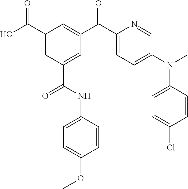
O=C(C1=CC(C(NC2=CC=C(OC)C=C2)=O)=CC(C(C2=CC=C(N(C)C3=CC=C(Cl)C=C3)C=N2)=O)=C1)O
